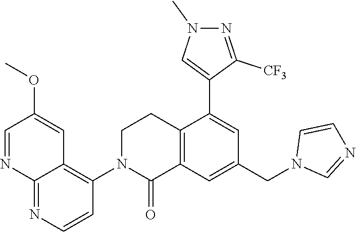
C12=C(C=C(CN3C=NC=C3)C=C1C1=CN(C)N=C1[CF3])C(=O)N(C1=C3C(=NC=C1)N=CC(OC)=C3)CC2
